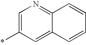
C12=NC=C(*)C=C1C=CC=C2
